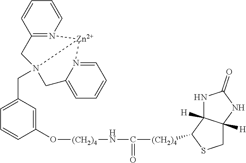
C1=C(CN23CC4=CC=CC=N4[Zn]2N2=C(C3)C=CC=C2)C=C(O[(CH2)4]NC([(CH2)4]C2C3([H])C([H])(CS2)NC(=O)N3)=O)C=C1
